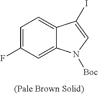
C1=C(F)C=C2C(=C1)C(I)=CN2[Boc]
